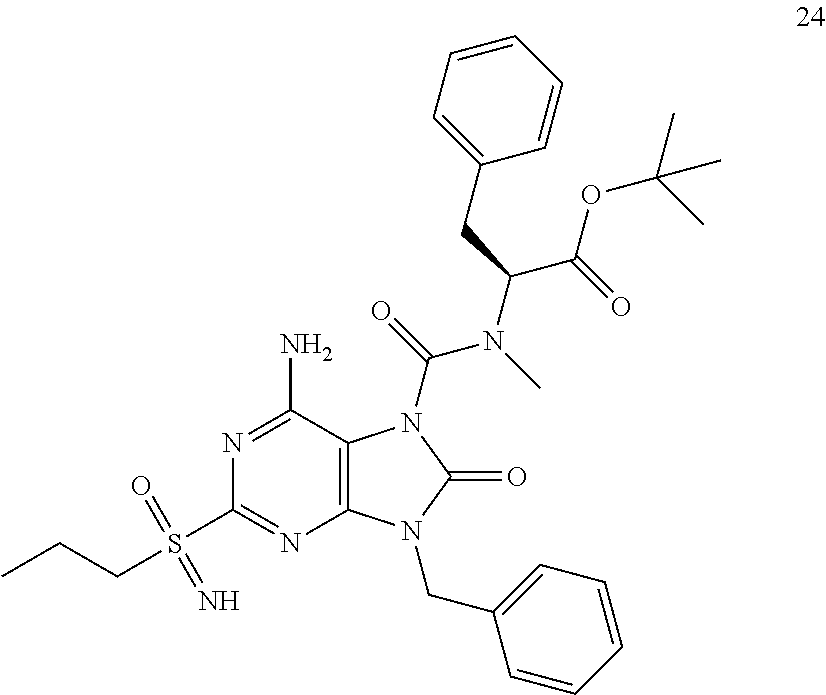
N1=C(N)C2=C(N=C1S(CCC)(=O)=N)N(CC1=CC=CC=C1)C(=O)N2C(=O)N(C)C(C(OC(C)(C)C)=O)CC1=CC=CC=C1
